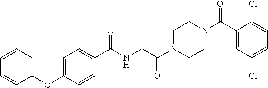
C1=CC=C(OC2=CC=C(C(NCC(N3CCN(C(=O)C4=CC(Cl)=CC=C4Cl)CC3)=O)=O)C=C2)C=C1
